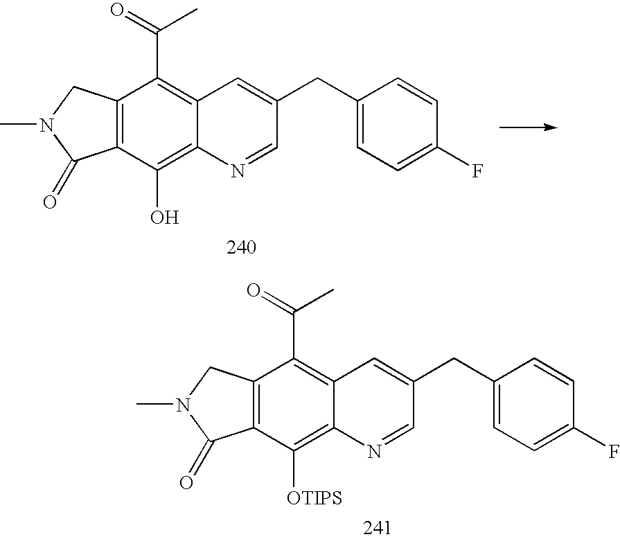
C12=C(CN(C)C1=O)C(C(C)=O)=C1C(=C2O)N=CC(CC2=CC=C(F)C=C2)=C1.C12=C(CN(C)C1=O)C(C(C)=O)=C1C(=C2[OTIPS])N=CC(CC2=CC=C(F)C=C2)=C1
